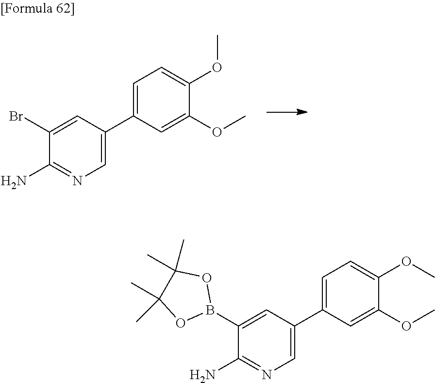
C1(C2=CC=C(OC)C(OC)=C2)=CN=C(N)C(Br)=C1.C1(C2=CC=C(OC)C(OC)=C2)=CN=C(N)C(B2OC(C)(C)C(C)(C)O2)=C1
